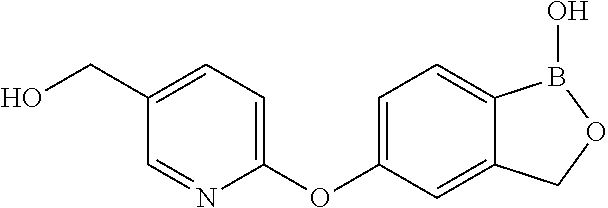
C1(CO)=CC=C(OC2=CC=C3C(=C2)COB3O)N=C1
